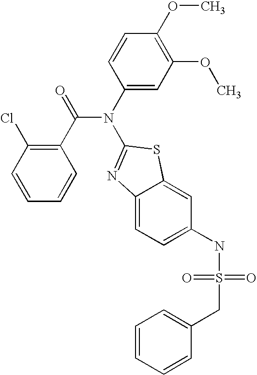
C1=CC(Cl)=C(C(=O)N(C2=CC(OC)=C(OC)C=C2)C2=NC3=CC=C(NS(=O)(=O)CC4=CC=CC=C4)C=C3S2)C=C1
